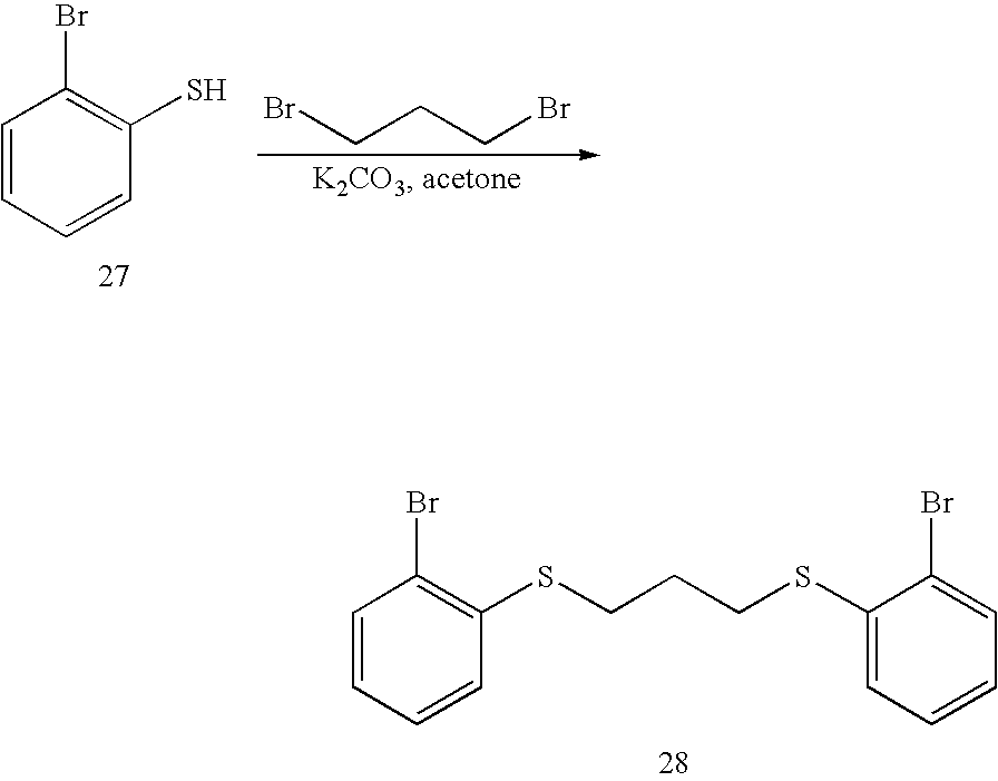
C1=CC=CC(S)=C1Br.BrCCCBr.C1=CC=CC(SCCCSC2=CC=CC=C2Br)=C1Br
